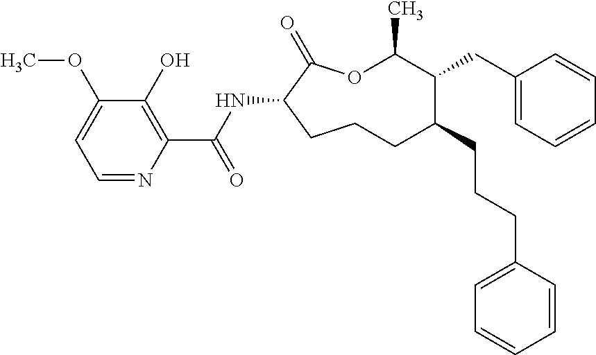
O1C(C)C(CC2=CC=CC=C2)C(CCCC2=CC=CC=C2)CCCC(NC(C2=C(O)C(OC)=CC=N2)=O)C1=O
